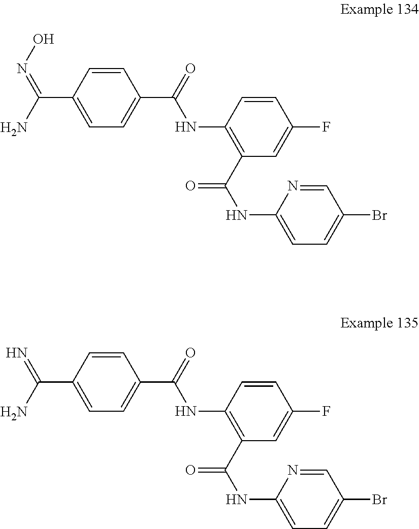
C1=CC(C(=NO)N)=CC=C1C(=O)NC1=C(C(NC2=CC=C(Br)C=N2)=O)C=C(F)C=C1.C1=CC(C(=N)N)=CC=C1C(=O)NC1=C(C(NC2=CC=C(Br)C=N2)=O)C=C(F)C=C1
